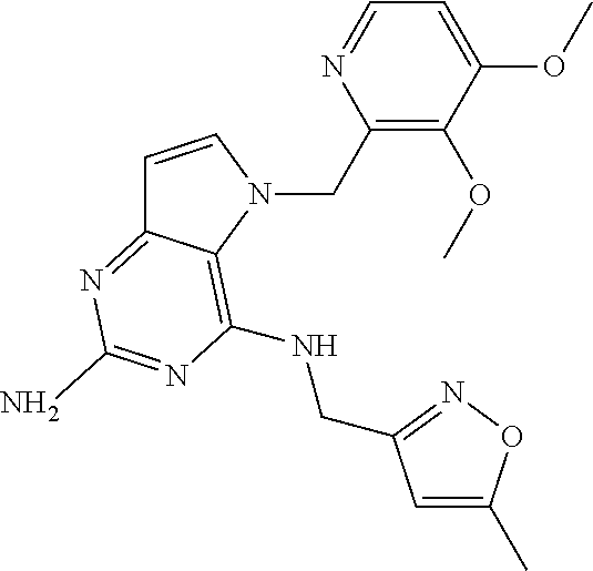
C1=CN(CC2=C(OC)C(OC)=CC=N2)C2=C(NCC3=NOC(C)=C3)N=C(N)N=C12
